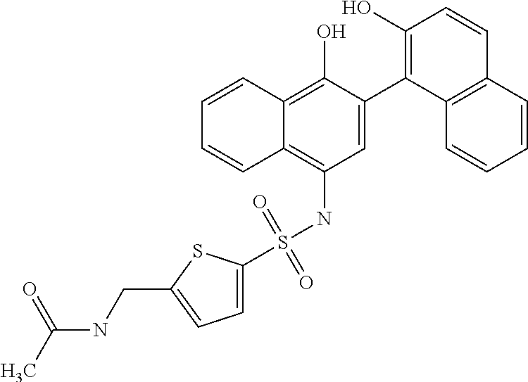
C1=C(C2=C(O)C=CC3=C2C=CC=C3)C(O)=C2C(=C1NS(=O)(=O)C1=CC=C(CNC(C)=O)S1)C=CC=C2
